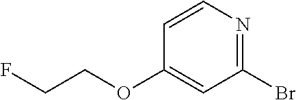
FCCOC1=CC(Br)=NC=C1
